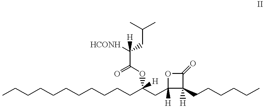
CCCCCCCCCCCC(CC1([H])OC(=O)C1([H])CCCCCC)(OC(C([HCONH])(CC(C)C)[H])=O)[H]
